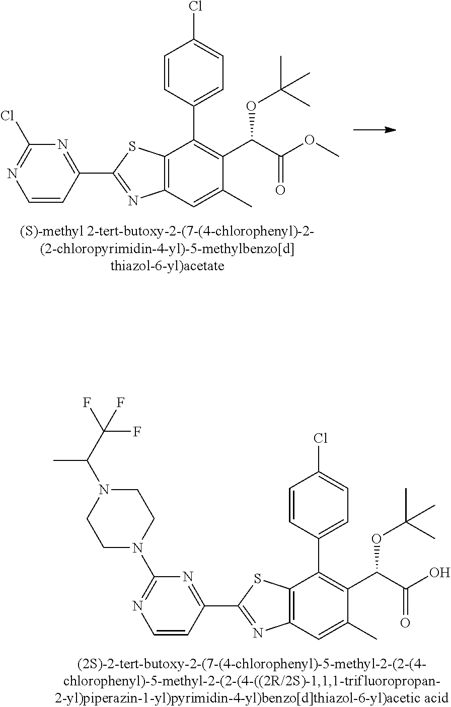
C12=C(C=C(C)C(C(C(OC)=O)OC(C)(C)C)=C1C1=CC=C(Cl)C=C1)N=C(C1=NC(Cl)=NC=C1)S2.C12=C(C=C(C)C(C(C(O)=O)OC(C)(C)C)=C1C1=CC=C(Cl)C=C1)N=C(C1=NC(N3CCN(C(C(F)(F)F)C)CC3)=NC=C1)S2
